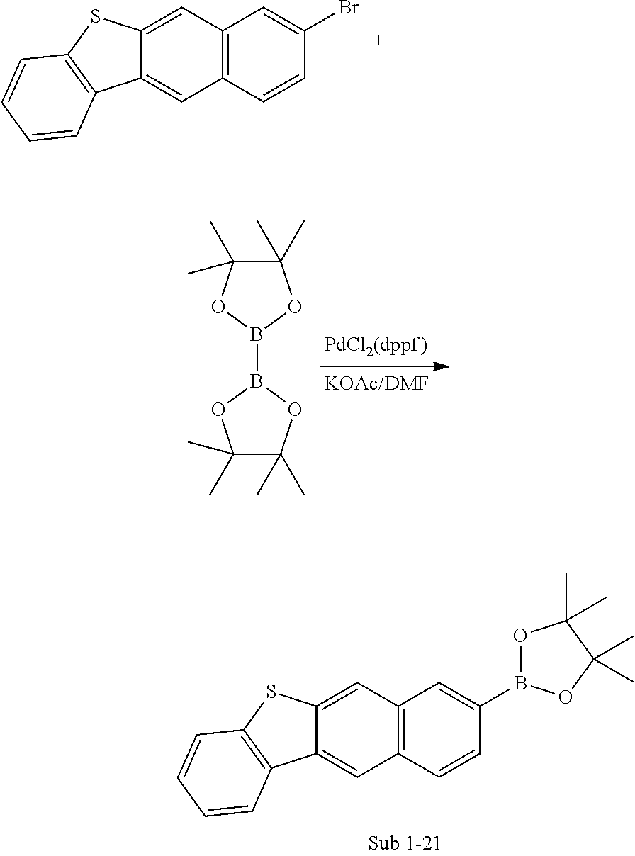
C1(C)(C)C(C)(C)OB(B2OC(C)(C)C(C)(C)O2)O1.C12=C(C=CC(Br)=C1)C=C1C(=C2)SC2=C1C=CC=C2.C12=C(C=CC(B3OC(C)(C)C(C)(C)O3)=C1)C=C1C(=C2)SC2=C1C=CC=C2
